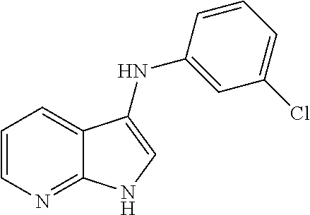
C1=CN=C2C(=C1)C(NC1=CC(Cl)=CC=C1)=CN2
